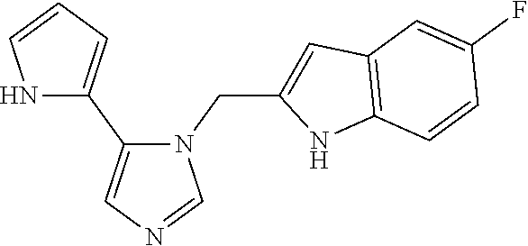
N1(CC2=CC3=C(N2)C=CC(F)=C3)C(C2=CC=CN2)=CN=C1
